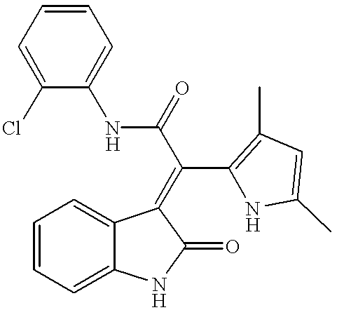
C1=CC=C2C(=C1)C(=C(C(NC1=CC=CC=C1Cl)=O)C1=C(C)C=C(C)N1)C(=O)N2
